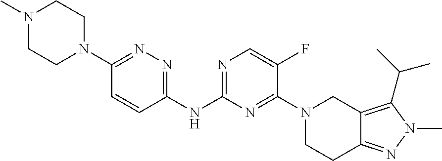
C1CN(C2=NN=C(NC3=NC=C(F)C(N4CCC5=NN(C)C(C(C)C)=C5C4)=N3)C=C2)CCN1C
